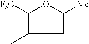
C1=C([Me])OC([F3C])=C1C
